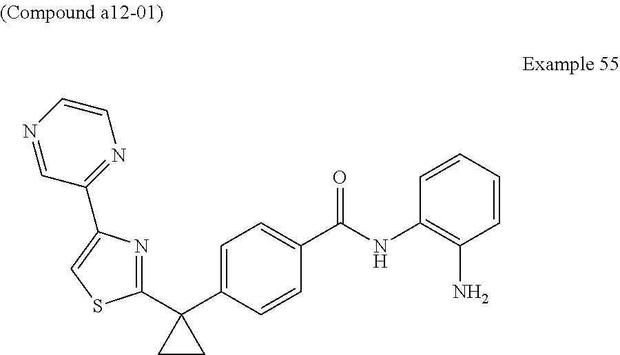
C1=CC=CC(NC(C2=CC=C(C3(C4=NC(C5=NC=CN=C5)=CS4)CC3)C=C2)=O)=C1N
